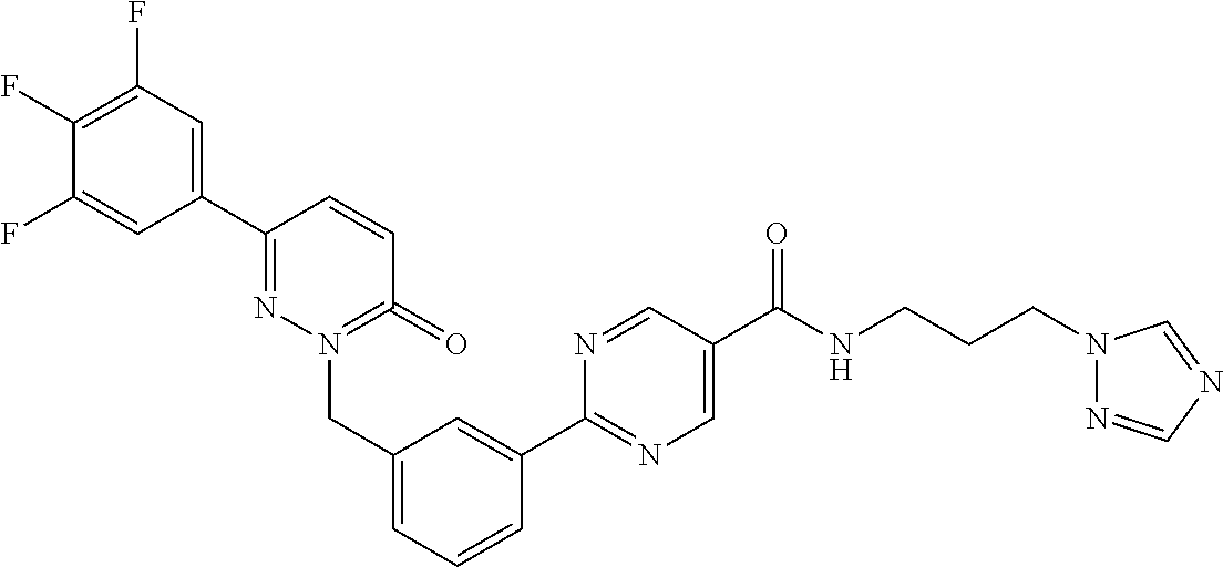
C1(C2=NN(CC3=CC=CC(C4=NC=C(C(NCCCN5N=CN=C5)=O)C=N4)=C3)=C(=O)C=C2)=CC(F)=C(F)C(F)=C1
